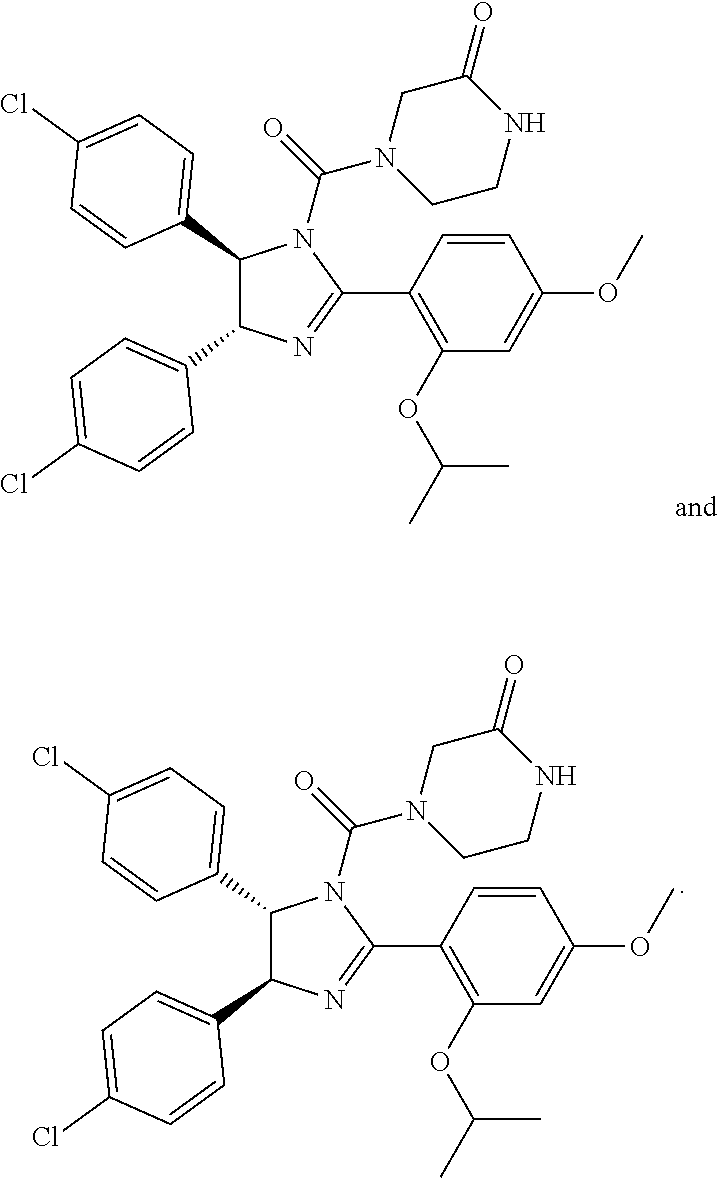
C1(C2=CC=C(Cl)C=C2)C(C2=CC=C(Cl)C=C2)N=C(C2=C(OC(C)C)C=C(OC)C=C2)N1C(=O)N1CCNC(=O)C1.C1(C2=CC=C(Cl)C=C2)C(C2=CC=C(Cl)C=C2)N=C(C2=C(OC(C)C)C=C(OC)C=C2)N1C(=O)N1CCNC(=O)C1
